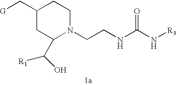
[G]CC1CC(C(O)[R1])N(CCNC(N[R3])=O)CC1
